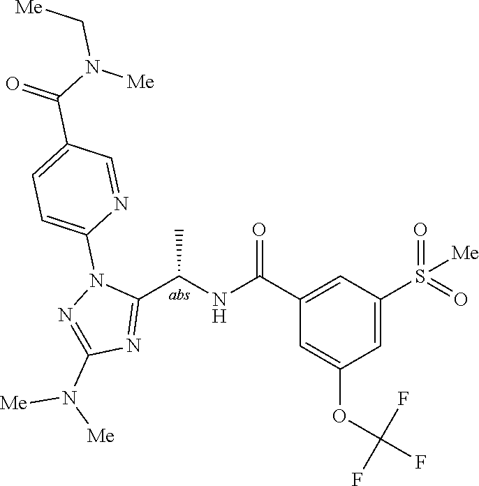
C1(C(=O)NC(C2=NC(N([Me])[Me])=NN2C2=CC=C(C(=O)N(C[Me])[Me])C=N2)C)=CC(S(=O)(=O)[Me])=CC(OC(F)(F)F)=C1
